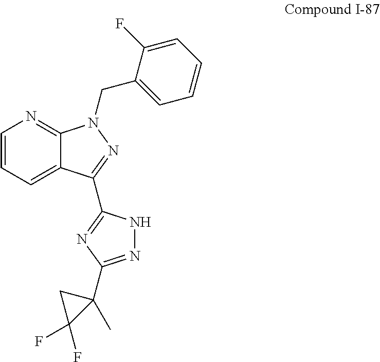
C1=CC=C2C(=N1)N(CC1=CC=CC=C1F)N=C2C1=NC(C2(C)CC2(F)F)=NN1
